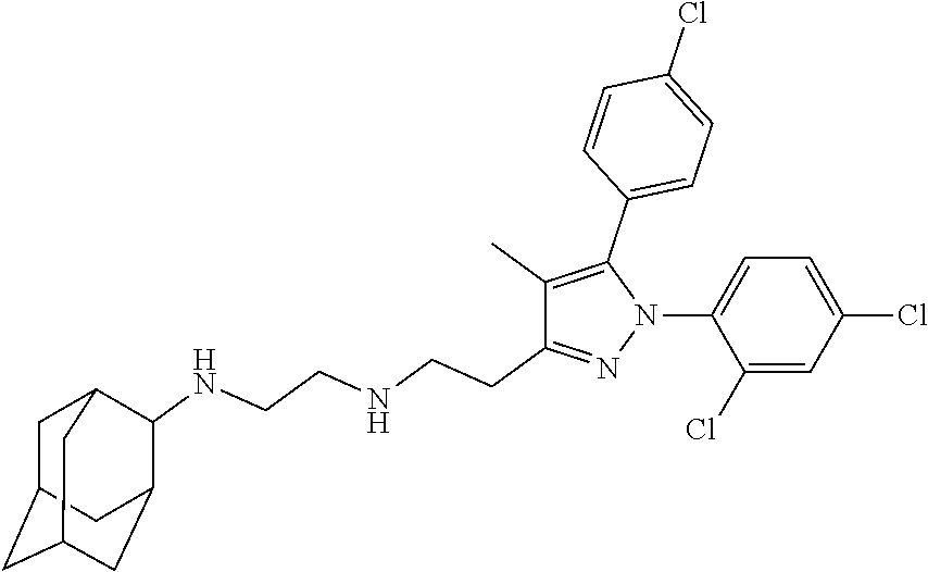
C1(Cl)=CC(Cl)=CC=C1N1N=C(CCNCCNC2C3CC4CC(CC2C4)C3)C(C)=C1C1=CC=C(Cl)C=C1
